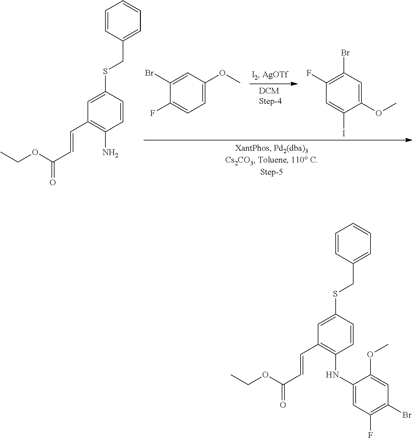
C1=C(SCC2=CC=CC=C2)C=CC(N)=C1C=CC(OCC)=O.C1(Br)=CC(OC)=CC=C1F.C1(F)=C(Br)C=C(OC)C(I)=C1.C1=C(SCC2=CC=CC=C2)C=CC(NC2=CC(F)=C(Br)C=C2OC)=C1C=CC(OCC)=O
